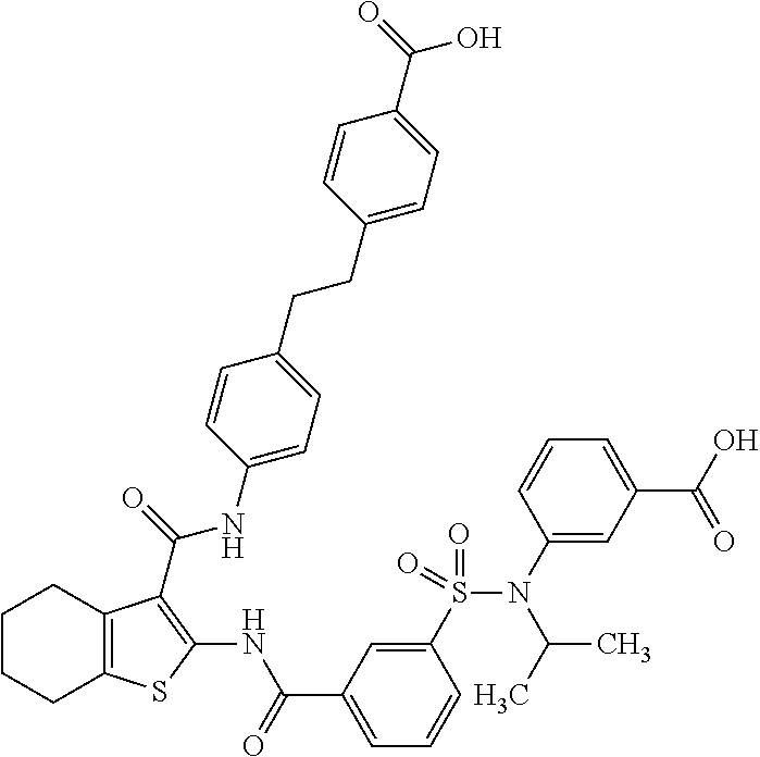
C1(S(N(C2=CC(C(=O)O)=CC=C2)C(C)C)(=O)=O)=CC(C(=O)NC2=C(C(=O)NC3=CC=C(CCC4=CC=C(C(=O)O)C=C4)C=C3)C3=C(S2)CCCC3)=CC=C1
